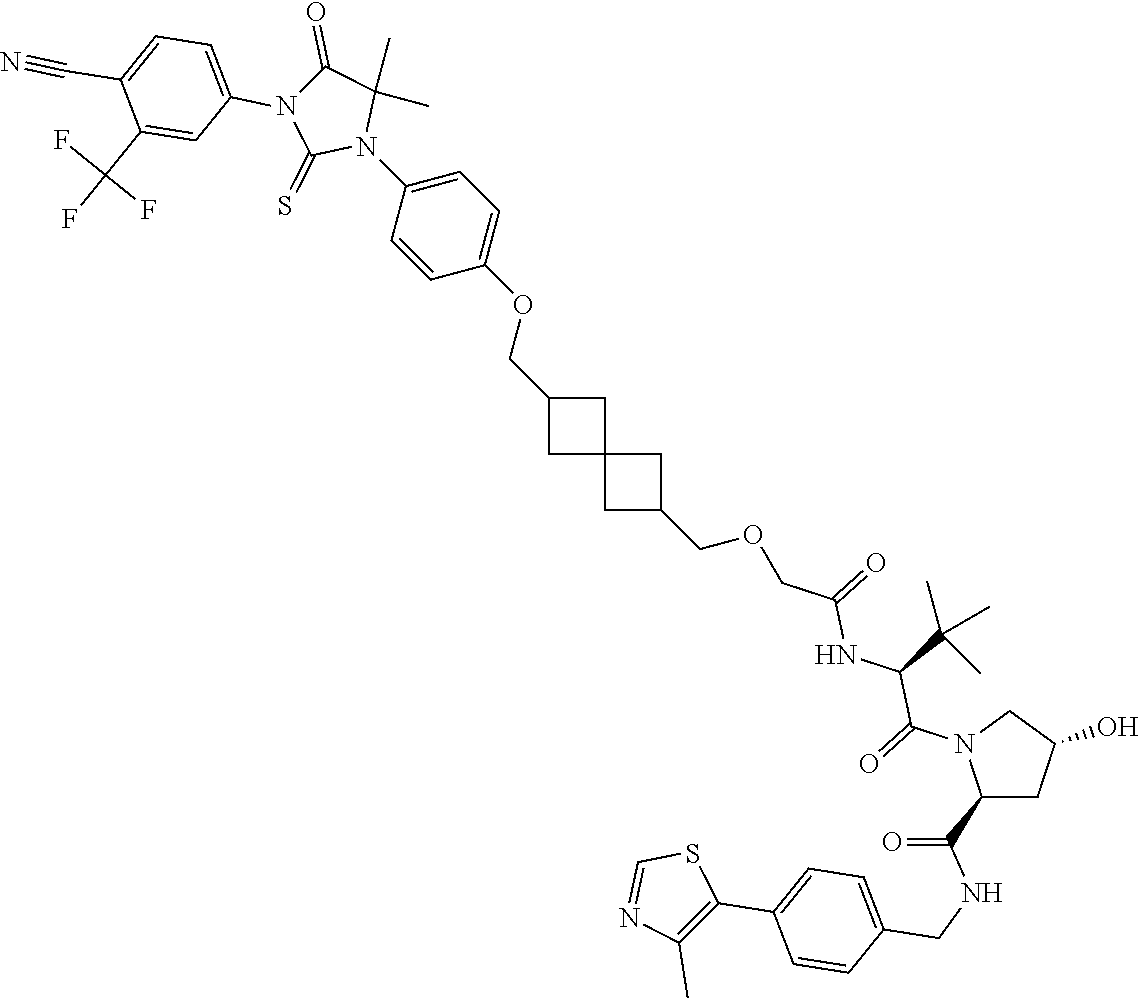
C1C2(CC1COC1=CC=C(N3C(C)(C)C(=O)N(C4=CC=C(C#N)C(C(F)(F)F)=C4)C3=S)C=C1)CC(COCC(NC(C(N1C(C(NCC3=CC=C(C4=C(C)N=CS4)C=C3)=O)CC(O)C1)=O)C(C)(C)C)=O)C2
